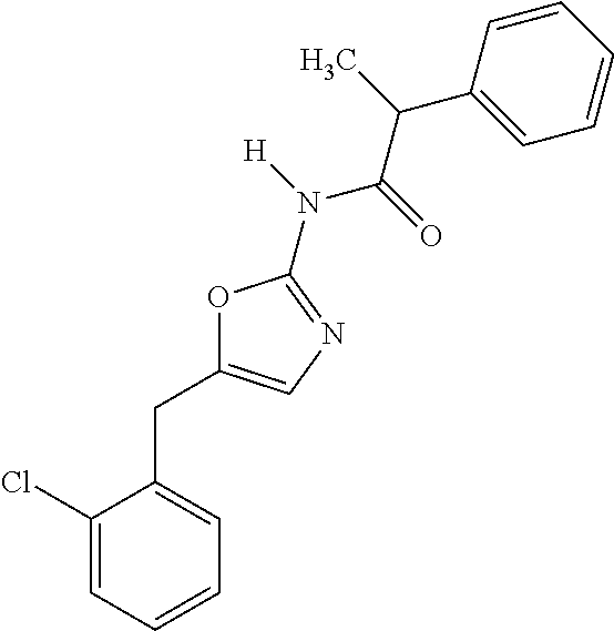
C1(Cl)=CC=CC=C1CC1=CN=C(N([H])C(=O)C(C2=CC=CC=C2)C)O1
